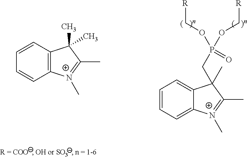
C1=CC=C2C(=C1)C(CP(OC[R])(OC[R])=O)(C)C(C)=[N+]2C.C1=CC2=C(C=C1)[N+](C)=C(C)C2(C)C
